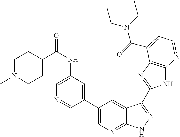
C1(C2=CN=C3C(=C2)C(C2=NC4=C(N2)N=CC=C4C(N(CC)CC)=O)=NN3)=CC(NC(C2CCN(C)CC2)=O)=CN=C1
